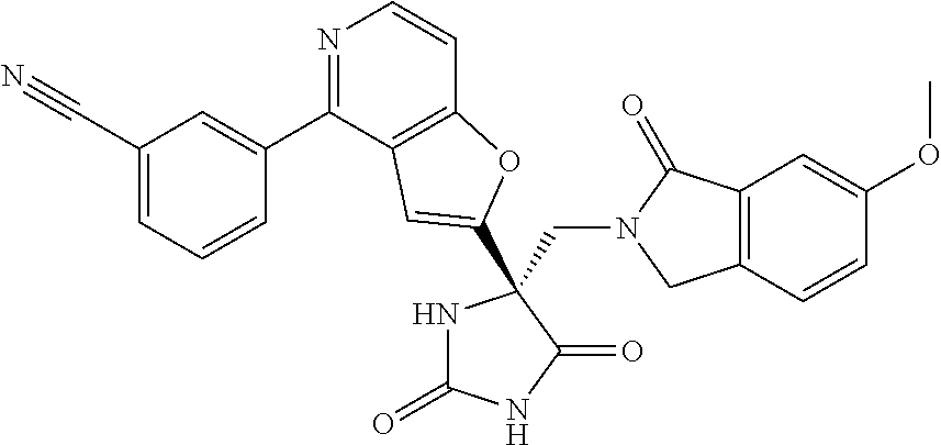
C(N1CC2=C(C1=O)C=C(OC)C=C2)C1(C2=CC3=C(C=CN=C3C3=CC(C#N)=CC=C3)O2)NC(=O)NC1=O
